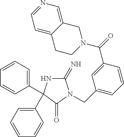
C1(=N)NC(C2=CC=CC=C2)(C2=CC=CC=C2)C(=O)N1CC1=CC=CC(C(=O)N2CC3=CN=CC=C3CC2)=C1
